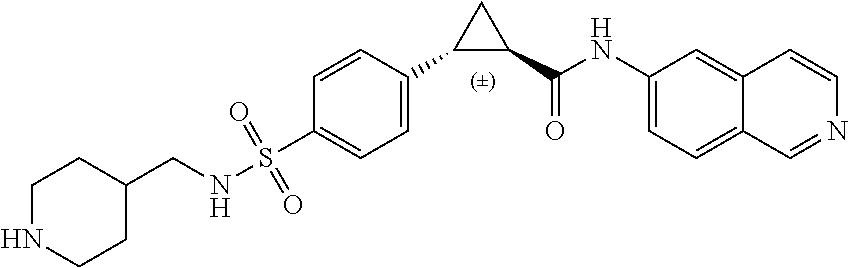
S(C1=CC=C(C2C(C(NC3=CC=C4C(=C3)C=CN=C4)=O)C2)C=C1)(NCC1CCNCC1)(=O)=O
